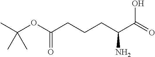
CC(OC(CCCC(C(=O)O)N)=O)(C)C
